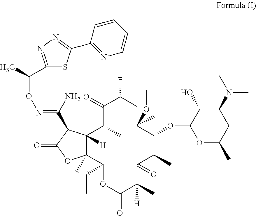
C1(C(C)ON=C(N)C2C3([H])C(C)(OC2=O)C(CC)OC(=O)C(C)([H])C(=O)C(C)C(OC2OC(C)CC(N(C)C)C2O)C(OC)(C)CC(C)C(=O)C3C)=NN=C(C2=NC=CC=C2)S1
